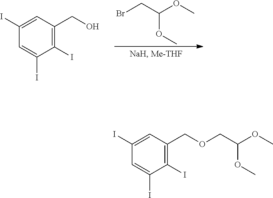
BrCC(OC)OC.C1(I)=CC(CO)=C(I)C(I)=C1.C1(I)=CC(COCC(OC)OC)=C(I)C(I)=C1
